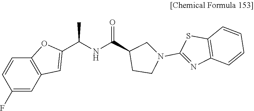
C(NC(=O)C1CN(C2=NC3=C(S2)C=CC=C3)CC1)(C1=CC2=C(C=CC(F)=C2)O1)C
